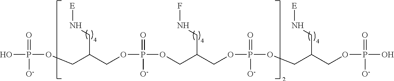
[E]NCC(COP(O)(=O)[O-])COP(=O)([O-])OCC(CNF)COP(=O)([O-])OCC(CN[E])COP(=O)([O-])O
